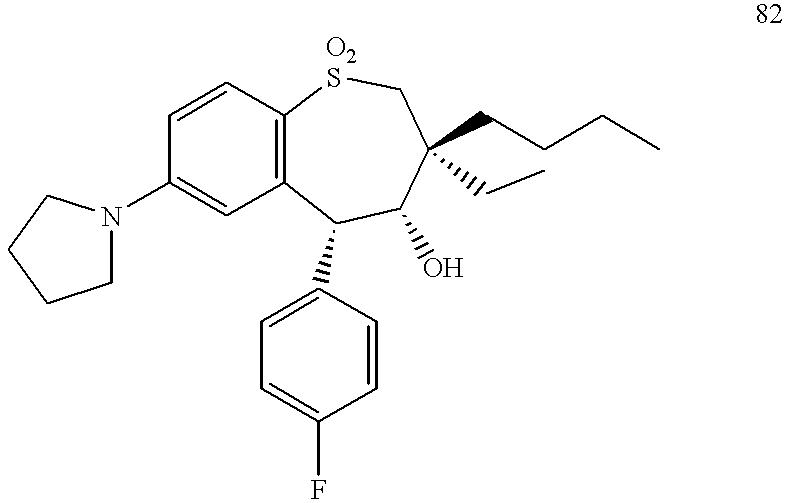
C1N(C2=CC3=C(C=C2)[O2S]CC(CCCC)(CC)C(O)C3C2=CC=C(F)C=C2)CCC1
